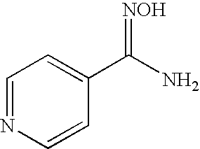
C1=NC=CC(C(N)=[NOH])=C1
